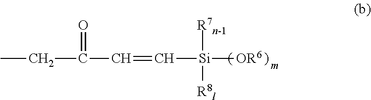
C(=CC(=O)CC)[Si]([R7n-1])([R8l])[OR6]
